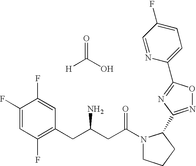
O=C(O)[H].C1(F)=CC(F)=C(CC(CC(N2CCCC2C2=NOC(C3=CC=C(F)C=N3)=N2)=O)N)C=C1F
